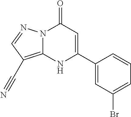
N12C(=C(C#N)C=N1)NC(C1=CC(Br)=CC=C1)=CC2=O
